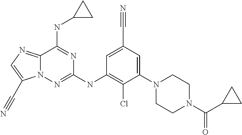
C12=NC=C(C#N)N1N=C(NC1=C(Cl)C(N3CCN(C(C4CC4)=O)CC3)=CC(C#N)=C1)N=C2NC1CC1
